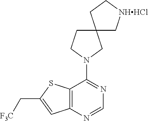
C12=C(N=CN=C1N1CC3(CC1)C[NHHCl]CC3)C=C(C[F3C])S2
